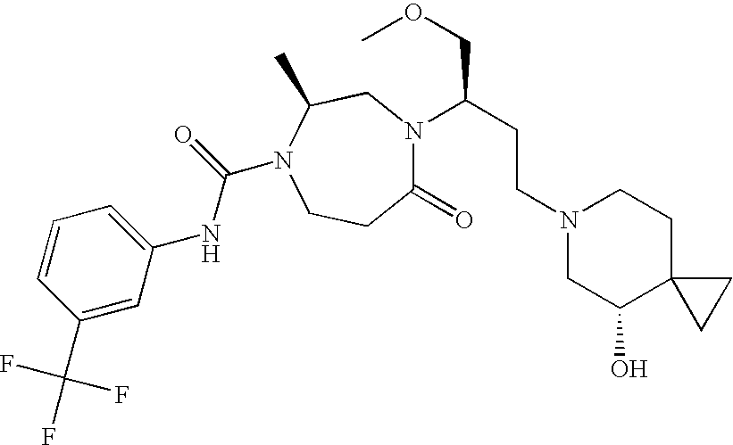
N(C1=CC=CC(C(F)(F)F)=C1)C(N1CCC(=O)N(C(CCN2CC(O)C3(CC2)CC3)COC)CC1C)=O
